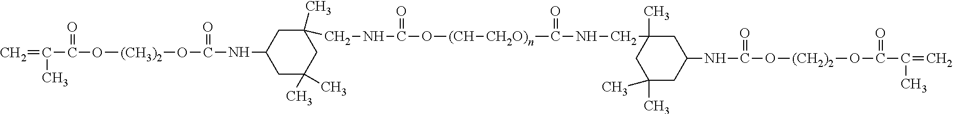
C=C(C(O[(CH3)2]OC(NC1CC(C)(C)CC(C)(CNC(O[(CH][CH2O)n]C(NCC2(C)CC(C)(C)CC(NC(O[(CH2)2]OC(C(C)=C)=O)=O)C2)=O)=O)C1)=O)=O)C
